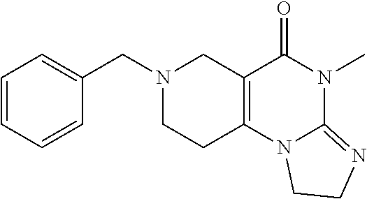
C1=CC=CC(CN2CCC3=C(C2)C(=O)N(C)C2=NCCN32)=C1
